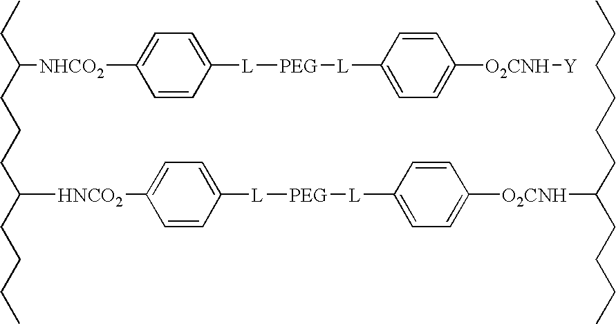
C1=CC([L][PEG][L]C2=CC=C([O2CNH][Y])C=C2)=CC=C1[NHCO2]C(CC)CCCC(CCCC)[HNCO2]C1=CC=C([L][PEG][L]C2=CC=C([O2CNH]C(CCCC)CCCCCC)C=C2)C=C1
